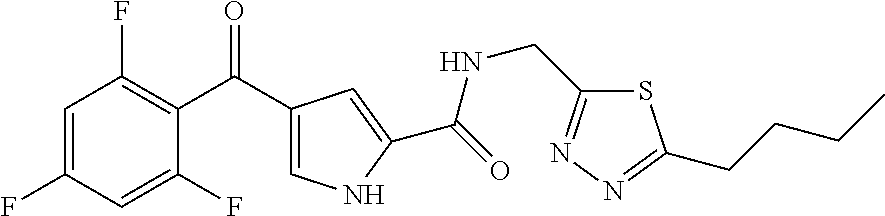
C1=C(F)C=C(F)C(C(C2=CNC(C(=O)NCC3=NN=C(CCCC)S3)=C2)=O)=C1F
